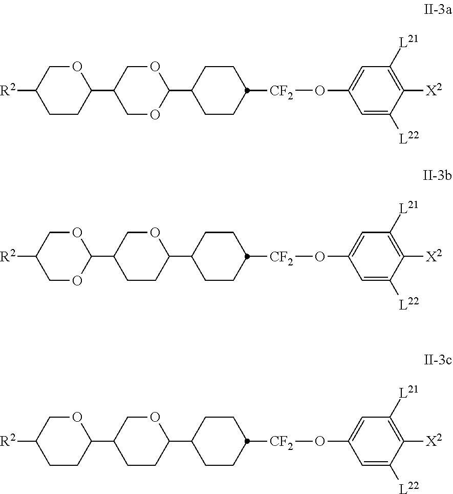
C1C([R2])CCC(C2COC(C3CCC([CF2]OC4=CC([L21])=C([X2])C([L22])=C4)CC3)OC2)O1.C1C([R2])COC(C2CCC(C3CCC([CF2]OC4=CC([L21])=C([X2])C([L22])=C4)CC3)OC2)O1.C1C([R2])CCC(C2CCC(C3CCC([CF2]OC4=CC([L21])=C([X2])C([L22])=C4)CC3)OC2)O1
